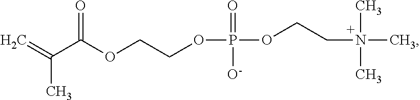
C=C(C)C(=O)OCCOP([O-])(=O)OCCN(C)(C)C
